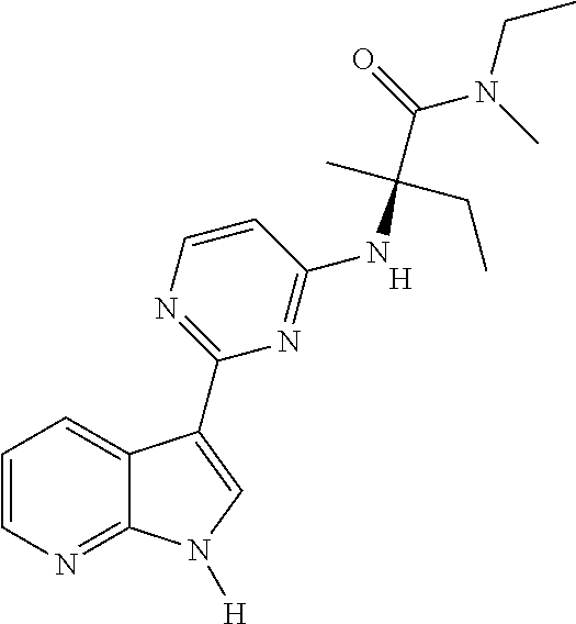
C1=CN=C2C(=C1)C(C1=NC=CC(NC(C(N(CC)C)=O)(C)CC)=N1)=CN2[H].[H]
